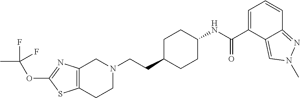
C12=C(CCN(CCC3CCC(NC(C4=CC=CC5=NN(C)C=C45)=O)CC3)C1)SC(OC(C)(F)F)=N2
